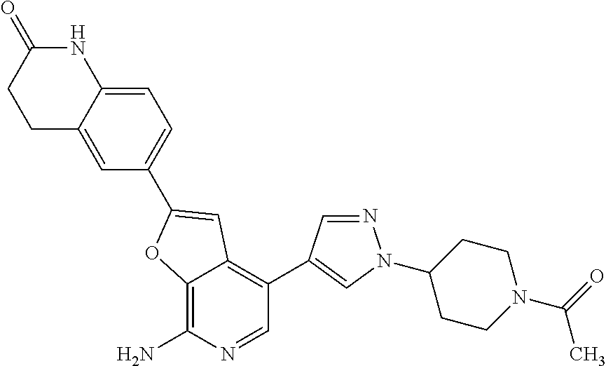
C12=C(N)N=CC(C3=CN(C4CCN(C(=O)C)CC4)N=C3)=C1C=C(C1=CC=C3C(=C1)CCC(=O)N3)O2
